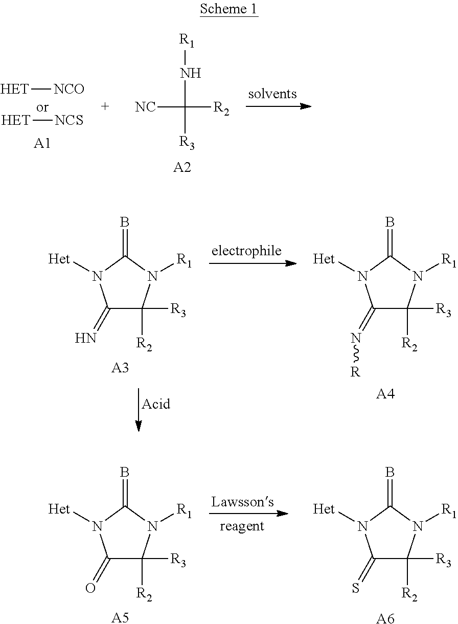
C1(=N)C([R2])([R3])N([R1])C(=B)N1[Het].C1(=N[R])C([R2])([R3])N([R1])C(=B)N1[Het].[A3].[A4].C1(=O)C([R2])([R3])N([R1])C(=B)N1[Het].C1(=S)C([R2])([R3])N([R1])C(=B)N1[Het].[A5].[A6].[A1].[NC]C(N[R1])([R3])[R2].[A2].[HET][NCO].[HET][NCS]
